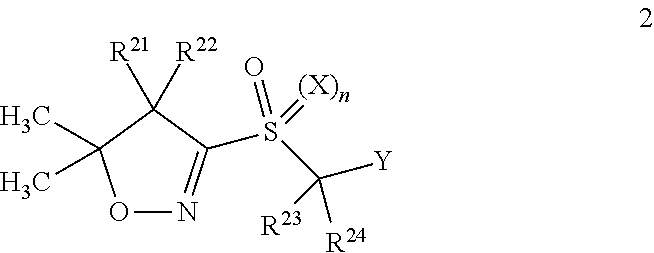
O1N=C(S(C([Y])([R24])[R23])(=O)=[(X)n])C([R21])([R22])C1(C)C
